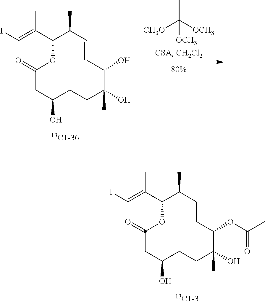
C1C(O)CCC(C)(O)C(O)C=CC(C)C(C(=CI)C)OC1=O.CC([OCH3])([CH3O])[OCH3].C1C(O)CCC(C)(O)C(OC(C)=O)C=CC(C)C(C(=CI)C)OC1=O
